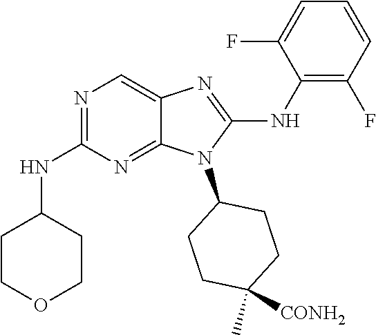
N1=C(NC2CCOCC2)N=C2C(=C1)N=C(NC1=C(F)C=CC=C1F)N2C1CCC([CONH2])(C)CC1
